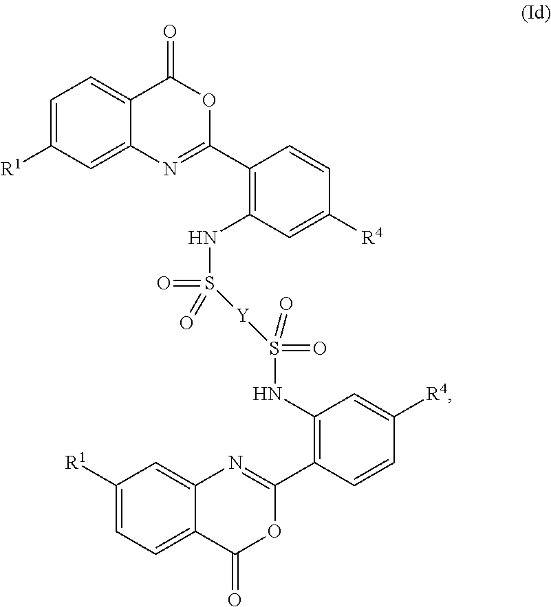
C1([R1])=CC=C2C(=C1)N=C(C1=C(NS(=O)([Y]S(NC3=C(C4=NC5=CC([R1])=CC=C5C(=O)O4)C=CC([R4])=C3)(=O)=O)=O)C=C([R4])C=C1)OC2=O
